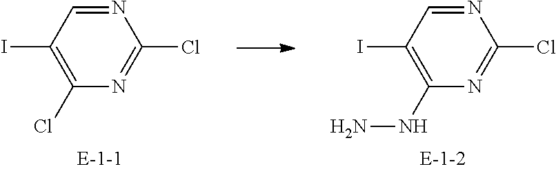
C1(I)=C(Cl)N=C(Cl)N=C1.C1(I)=C(NN)N=C(Cl)N=C1
